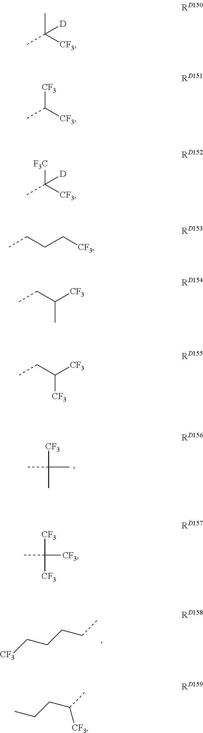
CC(C)([CF3])C.CC([CF3])([CF3])[CF3].[CF3]CCCCC.CC(C)([CF3])[D].[CF3]C(C)[CF3].[F3C]C(C)([CF3])[D].C(CCC)[CF3].[CF3]C(CC)C.[CF3]C(CC)[CF3].CCCC(C)[CF3]
